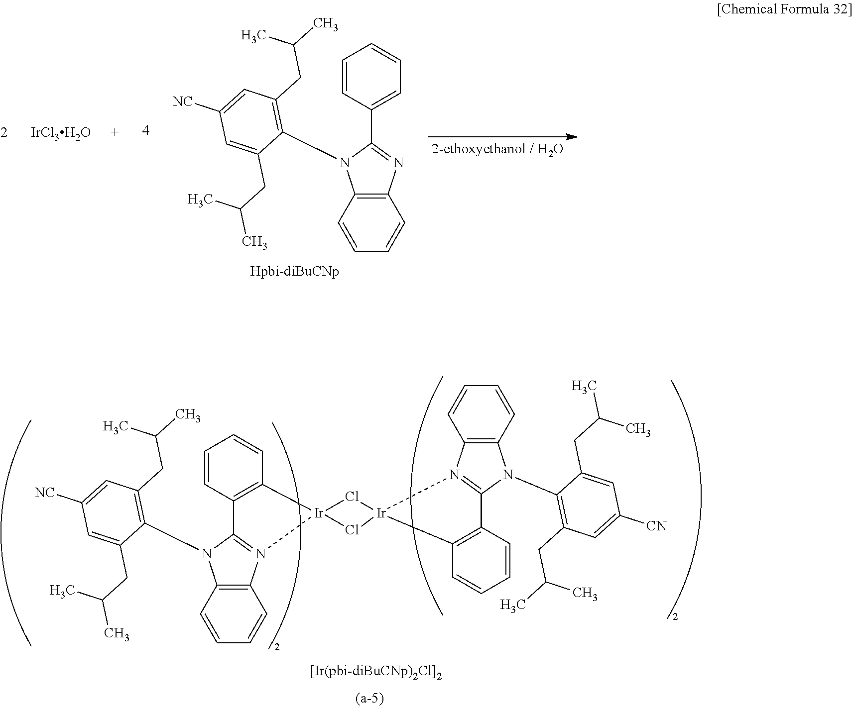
C1=CC2=C(C=C1)[Ir]1(N3=C2N(C2=C(CC(C)C)C=C([NC])C=C2CC(C)C)C2=C3C=CC=C2)Cl[Ir]2(Cl1)N1=C(N(C3=C(CC(C)C)C=C([CN])C=C3CC(C)C)C3=C1C=CC=C3)C1=C2C=CC=C1.C1=CC(C2=NC3=C(N2C2=C(CC(C)C)C=C([NC])C=C2CC(C)C)C=CC=C3)=CC=C1.[IrCl3H2O]
